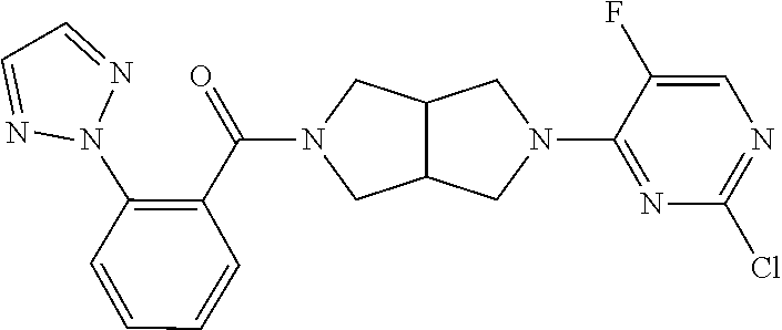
C12C(CN(C3=NC(Cl)=NC=C3F)C1)CN(C(C1=C(N3N=CC=N3)C=CC=C1)=O)C2
